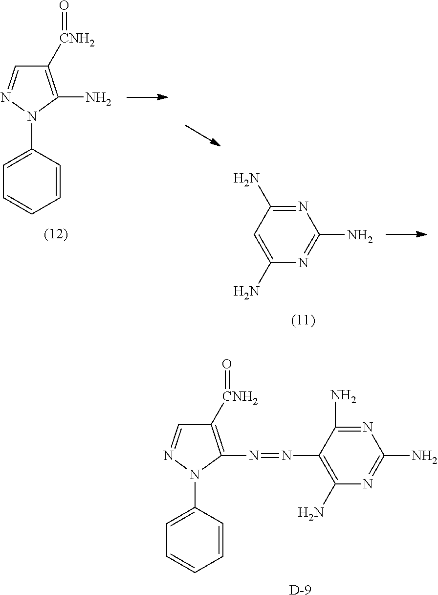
N1=C(N)C=C(N)N=C1N.C1([CNH2]=O)=C(N)N(C2=CC=CC=C2)N=C1.C1([CNH2]=O)=C(N=NC2=C(N)N=C(N)N=C2N)N(C2=CC=CC=C2)N=C1.[D]
